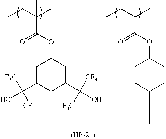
[(HR-24)].CCC(C)(C)C(OC1CCC(C(C)(C)C)CC1)=O.CCC(C)(C)C(OC1CC(C(O)([F3C])[CF3])CC(C(O)([CF3])[F3C])C1)=O
